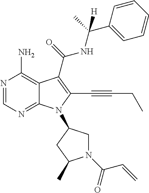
N1=CN=C2C(=C1N)C(C(=O)NC(C)(C1=CC=CC=C1)[H])=C(C#CCC)N2C1CN(C(C=C)=O)C(C)C1
